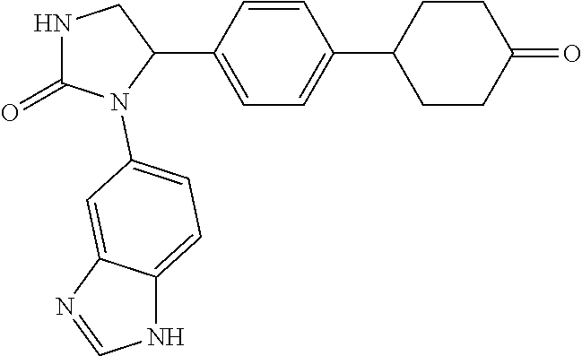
C1(=O)NCC(C2=CC=C(C3CCC(=O)CC3)C=C2)N1C1=CC=C2NC=NC2=C1
